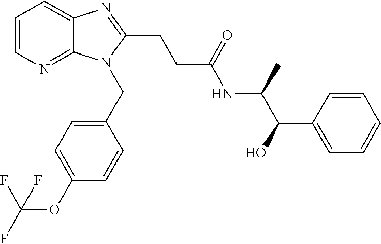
C1=CN=C2C(=C1)N=C(CCC(NC(C(O)C1=CC=CC=C1)C)=O)N2CC1=CC=C(OC(F)(F)F)C=C1
